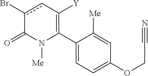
C1(C2=C([Y])cc(Br)C(=O)N2[Me])=CC=C(OCC#N)C=C1[Me]
